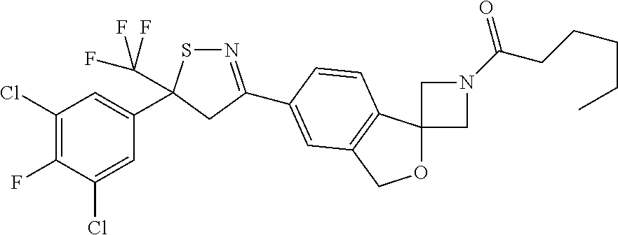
N1=C(C2=CC3=C(C4(OC3)CN(C(=O)CCCCC)C4)C=C2)CC(C2=CC(Cl)=C(F)C(Cl)=C2)(C(F)(F)F)S1
